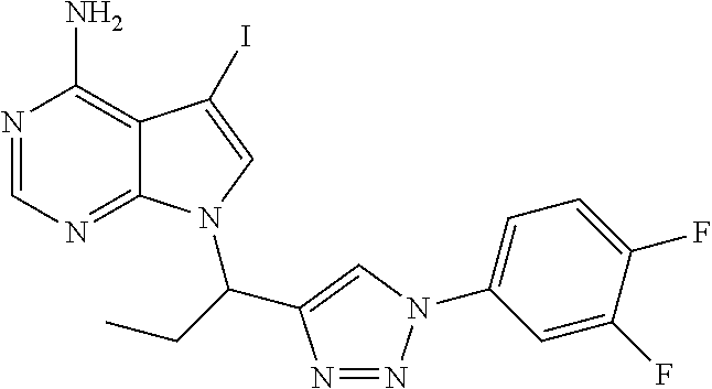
C12=C(N)N=CN=C1N(C(CC)C1=CN(C3=CC=C(F)C(F)=C3)N=N1)C=C2I
